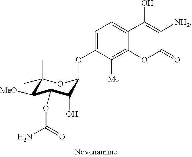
C1=C(OC2C(O)C(OC(N)=O)C([MeO])C(C)(C)O2)C([Me])=C2C(=C1)C(O)=C([NH2])C(=O)O2
